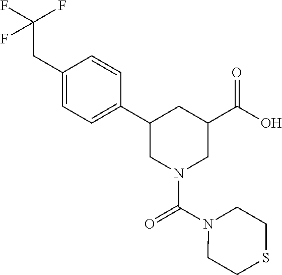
C1(CC(F)(F)F)=CC=C(C2CN(C(=O)N3CCSCC3)CC(C(=O)O)C2)C=C1
